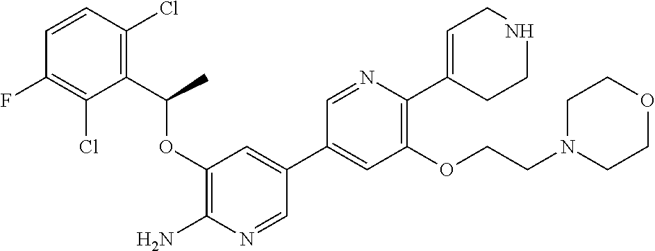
C1(OC(C2=C(Cl)C=CC(F)=C2Cl)C)=C(N)N=CC(C2=CC(OCCN3CCOCC3)=C(C3=CCNCC3)N=C2)=C1
